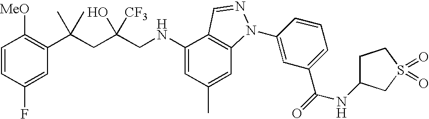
C1=CC(F)=CC(C(CC(CNC2=CC(C)=CC3=C2C=NN3C2=CC(C(=O)NC3CCS(=O)(=O)C3)=CC=C2)([CF3])O)(C)C)=C1[MeO]
